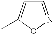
C1=NOC(C)=C1
